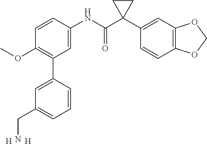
C1=C(NC(C2(C3=CC4=C(C=C3)OCO4)CC2)=O)C=CC(OC)=C1C1=CC(CN)=CC=C1.[H].[H]
